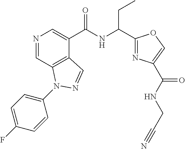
N1=CC2=C(C(C(NC(C3=NC(C(NCC#N)=O)=CO3)CC)=O)=C1)C=NN2C1=CC=C(F)C=C1
